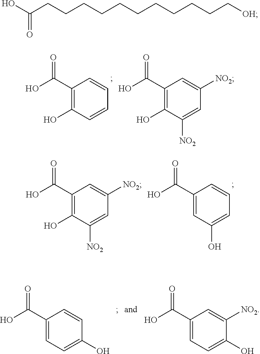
O=C(O)C1=C(O)C=CC=C1.O=C(O)C1=C(O)C([NO2])=CC([NO2])=C1.O=C(O)C1=CC(O)=CC=C1.O=C(O)C1=C(O)C([NO2])=CC([NO2])=C1.O=C(O)C1=CC=C(O)C=C1.O=C(O)C1=CC=C(O)C([NO2])=C1.C(=O)(CCCCCCCCCCC[OH])O
